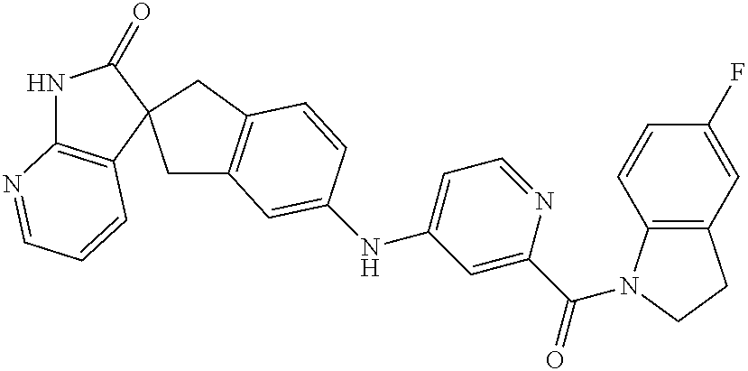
C1=C(NC2=CC=NC(C(=O)N3C4=C(CC3)C=C(F)C=C4)=C2)C=CC2=C1CC1(C2)C2=C(NC1=O)N=CC=C2
